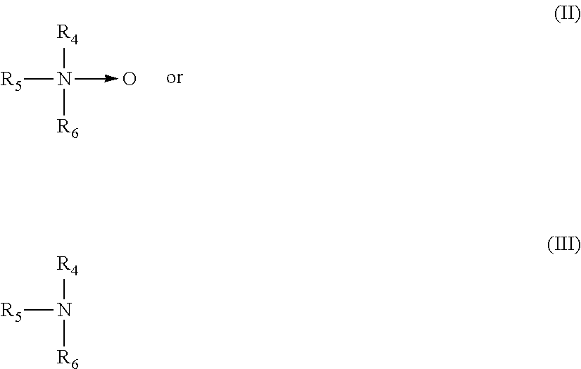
[R4]N(->O)([R6])[R5].[R4]N([R6])[R5]
